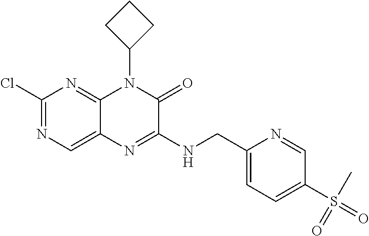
C1(Cl)=NC=C2C(=N1)N(C1CCC1)C(=O)C(NCC1=CC=C(S(C)(=O)=O)C=N1)=N2
